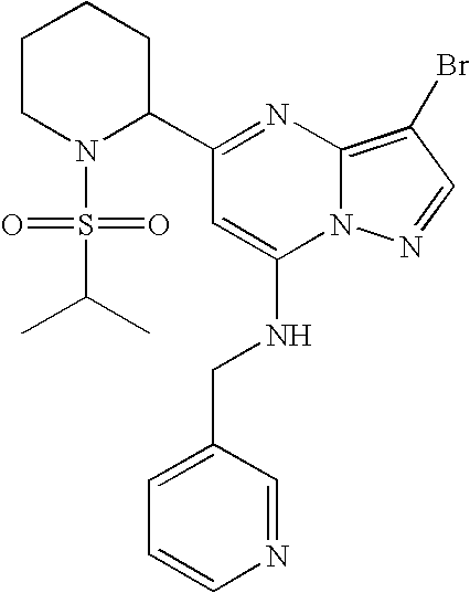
C1(C2=NC3=C(Br)C=NN3C(NCC3=CC=CN=C3)=C2)CCCCN1S(C(C)C)(=O)=O
